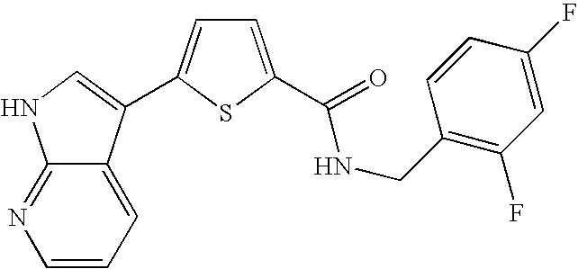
C1=CC=C2C(=N1)NC=C2C1=CC=C(C(NCC2=C(F)C=C(F)C=C2)=O)S1
